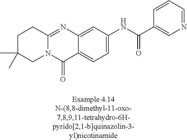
N12C(=NC3=CC(NC(C4=CN=CC=C4)=O)=CC=C3C1=O)CCC(C)(C)C2
